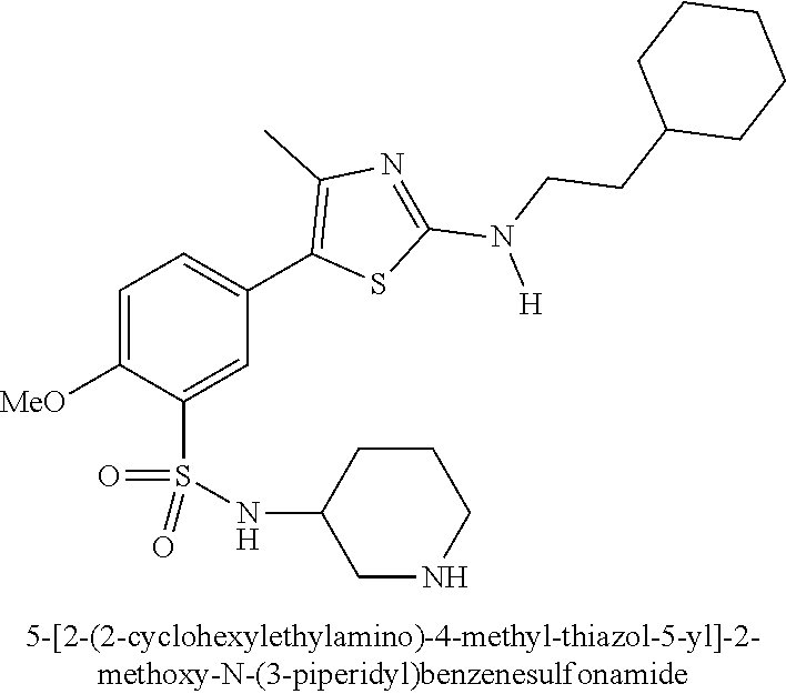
C1=C([OMe])C(S(NC2CNCCC2)(=O)=O)=CC(C2=C(C)N=C(N(CCC3CCCCC3)[H])S2)=C1
